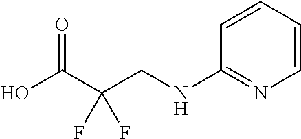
OC(C(CNC1=NC=CC=C1)(F)F)=O
